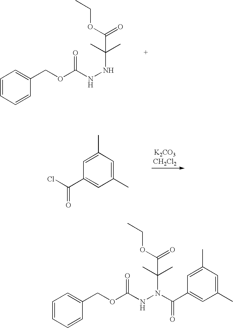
C1=CC=CC(COC(NNC(C)(C)C(=O)OCC)=O)=C1.C1(C)=CC(C)=CC(C(Cl)=O)=C1.C1=CC=CC(COC(NN(C(C)(C)C(=O)OCC)C(C2=CC(C)=CC(C)=C2)=O)=O)=C1
